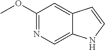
C1(OC)=NC=C2C(=C1)C=CN2
